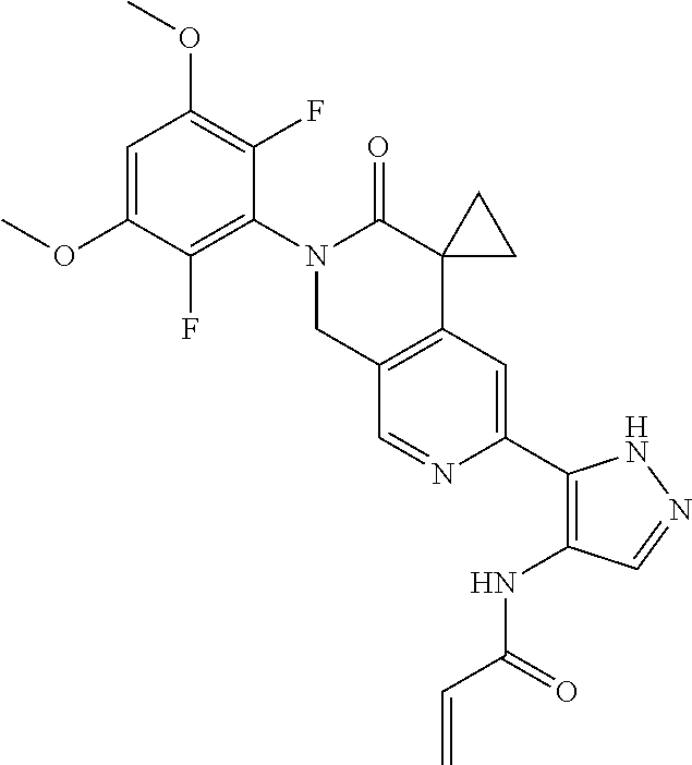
C1=C(OC)C(F)=C(N2CC3=C(C4(C2=O)CC4)C=C(C2=C(NC(C=C)=O)C=NN2)N=C3)C(F)=C1OC
